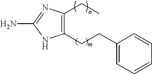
C1(CCC2=CC=CC=C2)=C(CC)N=C(N)N1
